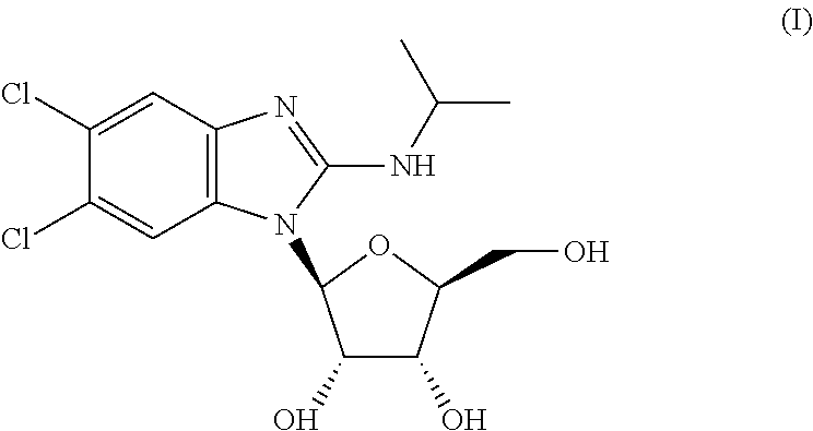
C1=C(Cl)C(Cl)=CC2=C1N=C(NC(C)C)N2C1C(O)C(O)C(CO)O1
